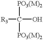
[R3]C(O)([PO3(M)2])[PO3(M)2]
